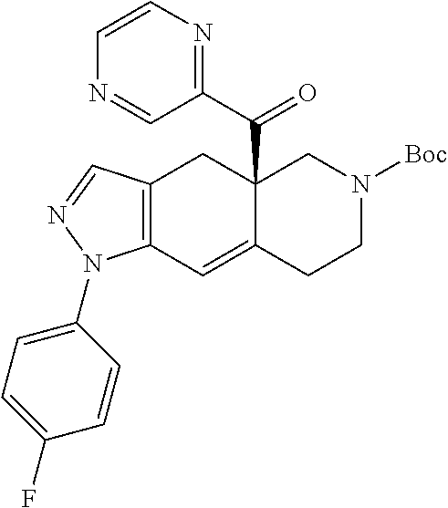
C12(C(C3=NC=CN=C3)=O)C(=CC3=C(C1)C=NN3C1=CC=C(F)C=C1)CCN([Boc])C2
